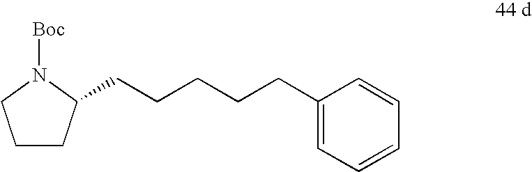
C1CC(CCCCCC2=CC=CC=C2)N([Boc])C1
